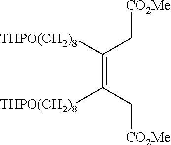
[THPO(CH2)8]C(C[CO2Me])=C(C[CO2Me])[THPO(CH2)8]
